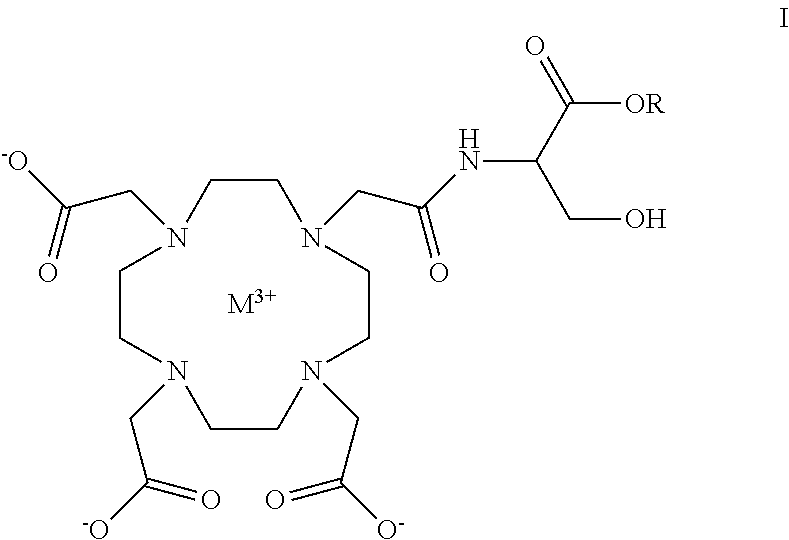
[M3+].C1CN(CC(NC(C([OR])=O)CO)=O)CCN(CC([O-])=O)CCN(CC([-O])=O)CCN1CC([-O])=O
